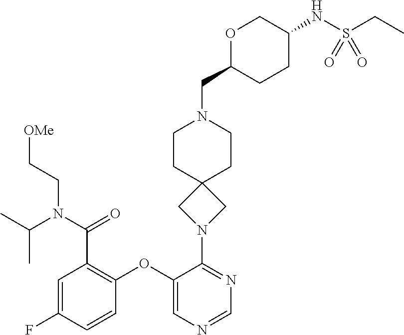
C1=C(F)C=CC(OC2=CN=CN=C2N2CC3(C2)CCN(CC2CCC(NS(CC)(=O)=O)CO2)CC3)=C1C(N(C(C)C)CC[OMe])=O
